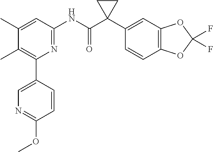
C1(C)=CC(NC(C2(C3=CC4=C(C=C3)OC(F)(F)O4)CC2)=O)=NC(C2=CN=C(OC)C=C2)=C1C
